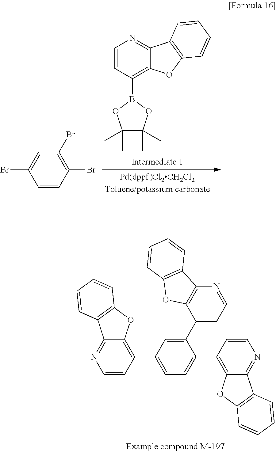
C1=CC(B2OC(C)(C)C(C)(C)O2)=C2C(=N1)C1=C(O2)C=CC=C1.C1=CC(Br)=C(Br)C=C1Br.C1=CC(C2=CC=C(C3=C4C(=NC=C3)C3=C(O4)C=CC=C3)C(C3=CC=NC4=C3OC3=C4C=CC=C3)=C2)=C2C(=N1)C1=C(O2)C=CC=C1
